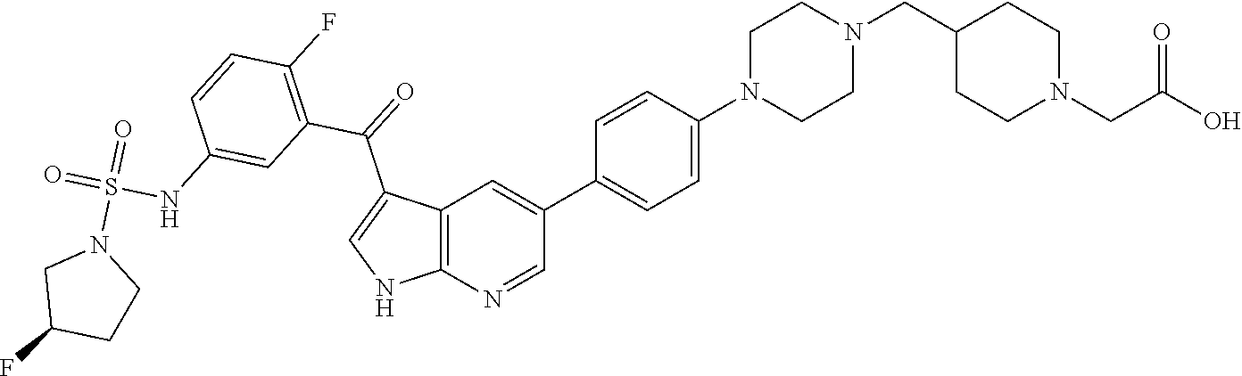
C12=C(N=CC(C3=CC=C(N4CCN(CC5CCN(CC(O)=O)CC5)CC4)C=C3)=C1)NC=C2C(=O)C1=C(F)C=CC(NS(=O)(N2CC(F)CC2)=O)=C1
